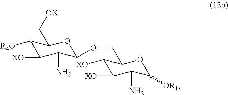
C1([R4O])C([XO])C(N)C(OCC2C([XO])C([XO])C(N)C([OR1])O2)OC1C[OX]
